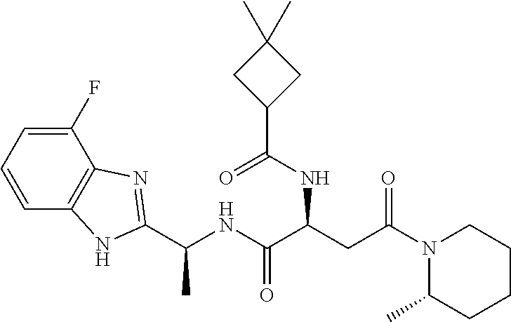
C1=C(F)C2=C(C=C1)NC(C(NC(C(CC(N1C(C)CCCC1)=O)NC(C1CC(C)(C)C1)=O)=O)C)=N2
